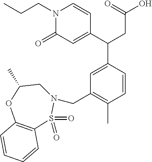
N1(CCC)C(=O)C=C(C(CC(O)=O)C2=CC(CN3CC(C)OC4=C(S3(=O)=O)C=CC=C4)=C(C)C=C2)C=C1
